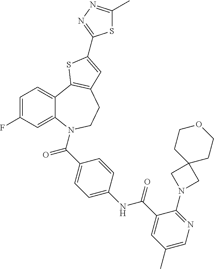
C1=C(F)C=C2C(=C1)C1=C(CCN2C(=O)C2=CC=C(NC(=O)C3=CC(C)=CN=C3N3CC4(C3)CCOCC4)C=C2)C=C(C2=NN=C(C)S2)S1
